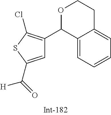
C1=C(C(=O)[H])SC(Cl)=C1C1C2=CC=CC=C2CCO1
